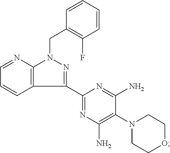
C1=NC2=C(C=C1)C(C1=NC(N)=C(N3CCOCC3)C(N)=N1)=NN2CC1=C(F)C=CC=C1
